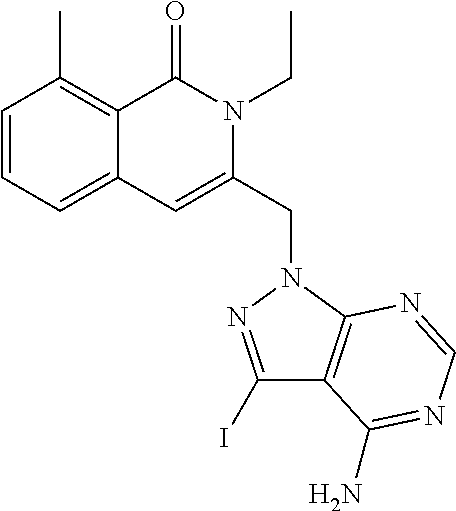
C1=CC=C2C(=C1C)C(=O)N(CC)C(CN1C3=C(C(I)=N1)C(N)=NC=N3)=C2
